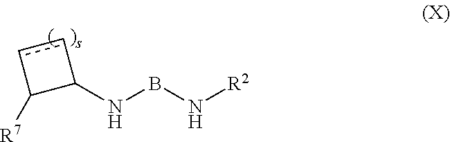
C1(NBN[R2])ccC1[R7]
